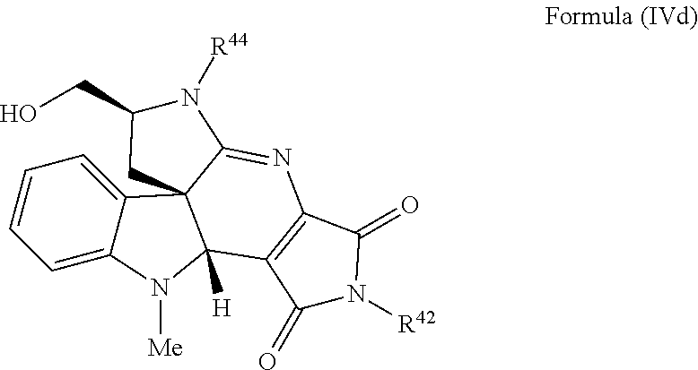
C1=CC=C2C(=C1)C13C([H])(N2[Me])C2=C(N=C1N([R44])C(CO)C3)C(=O)N([R42])C2=O
